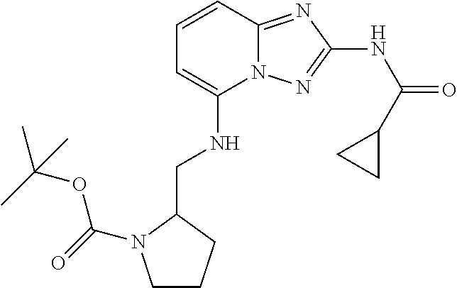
C(NC1=CC=CC2=NC(NC(=O)C3CC3)=NN12)C1CCCN1C(=O)OC(C)(C)C
